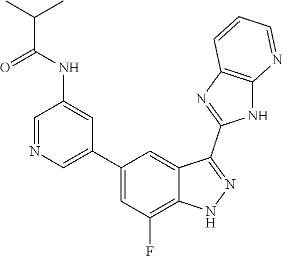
C1=NC=C(C2=CC(F)=C3C(=C2)C(C2=NC4=C(N2)N=CC=C4)=NN3)C=C1NC(C(C)C)=O
